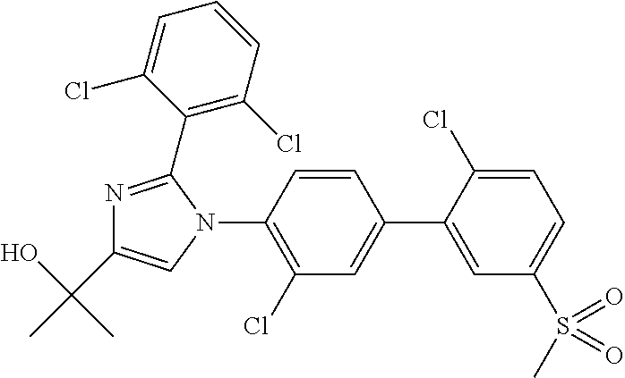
C1(N2C=C(C(O)(C)C)N=C2C2=C(Cl)C=CC=C2Cl)=C(Cl)C=C(C2=CC(S(C)(=O)=O)=CC=C2Cl)C=C1
